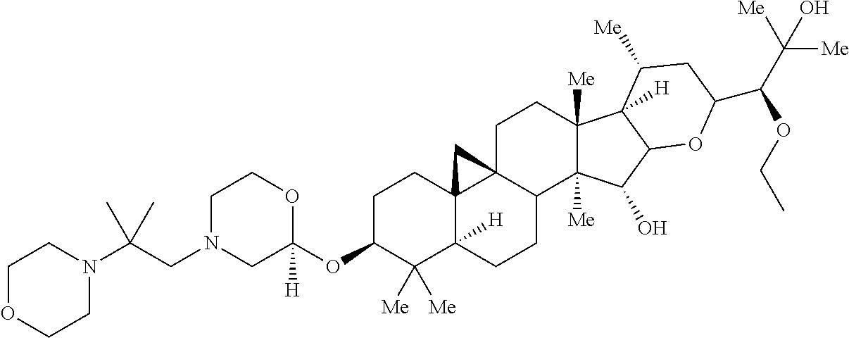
C1N(CC(N2CCOCC2)(C)C)CC(OC2C([Me])([Me])C3([H])C4(CC2)C2(C(CC3)C3([Me])C([Me])(CC2)C2([H])C(C3O)OC(C(C([Me])(O)[Me])OCC)CC2[Me])C4)([H])OC1
